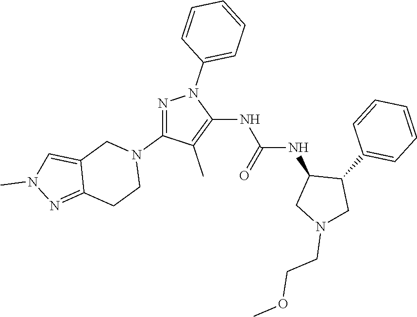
N1=C(N2CC3=CN(C)N=C3CC2)C(C)=C(NC(NC2CN(CCOC)CC2C2=CC=CC=C2)=O)N1C1=CC=CC=C1
